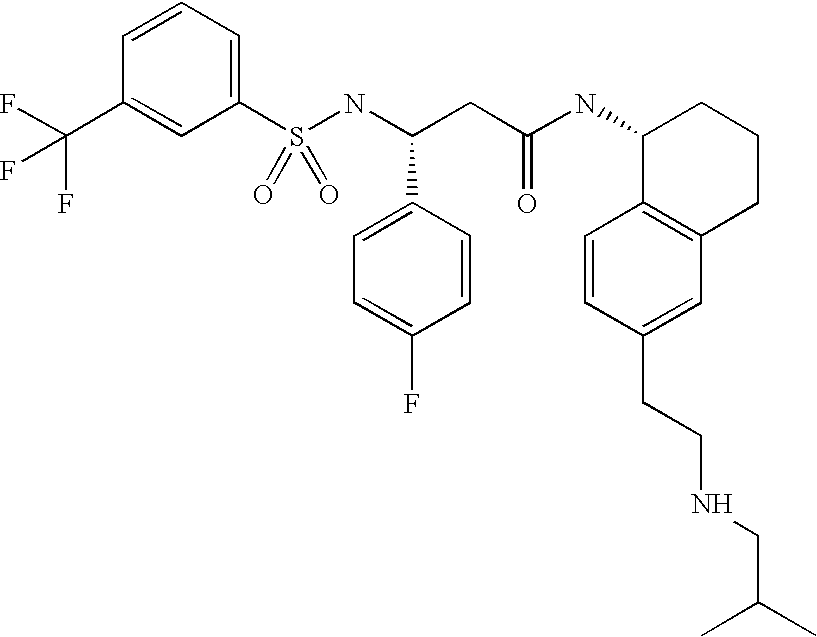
C1=CC=C(S(NC(CC(NC2C3=C(CCC2)C=C(CCNCC(C)C)C=C3)=O)C2=CC=C(F)C=C2)(=O)=O)C=C1C(F)(F)F
